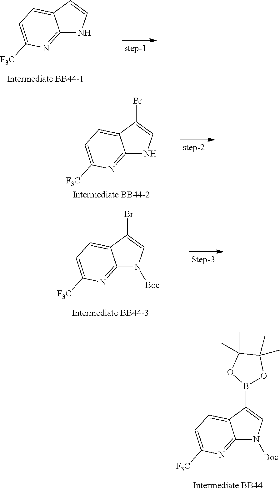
C12=NC([F3C])=CC=C1C(B1OC(C)(C)C(C)(C)O1)=CN2[Boc].C12=NC([F3C])=CC=C1C=CN2.C12=NC([F3C])=CC=C1C(Br)=CN2.C12=NC([F3C])=CC=C1C(Br)=CN2[Boc]
